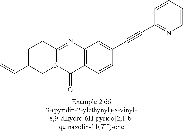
C1C(C=C)CN2C(=NC3=C(C2=O)C=CC(C#CC2=NC=CC=C2)=C3)C1
